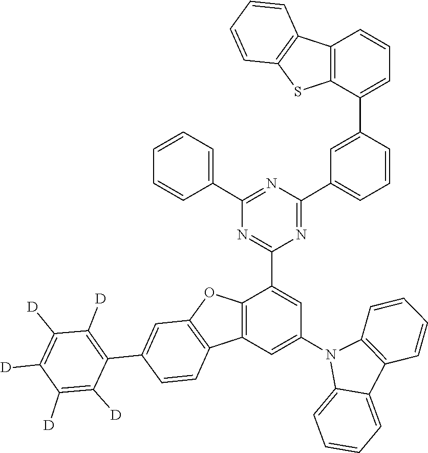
C1=C2N(C3=CC4=C(C(C5=NC(C6=CC=CC=C6)=NC(C6=CC=CC(C7=CC=CC8=C7SC7=C8C=CC=C7)=C6)=N5)=C3)OC3=C4C=CC(C4=C([D])C([D])=C([D])C([D])=C4[D])=C3)C3=C(C2=CC=C1)C=CC=C3
